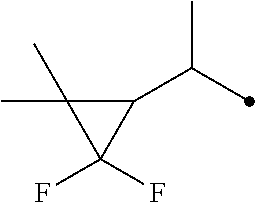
C1(C(C)C)C(C)(C)C1(F)F
